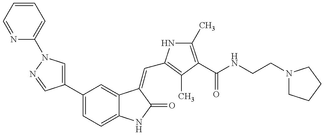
N1=CC=CC=C1N1C=C(C2=CC=C3C(=C2)C(=CC2=C(C)C(C(NCCN4CCCC4)=O)=C(C)N2)C(=O)N3)C=N1
